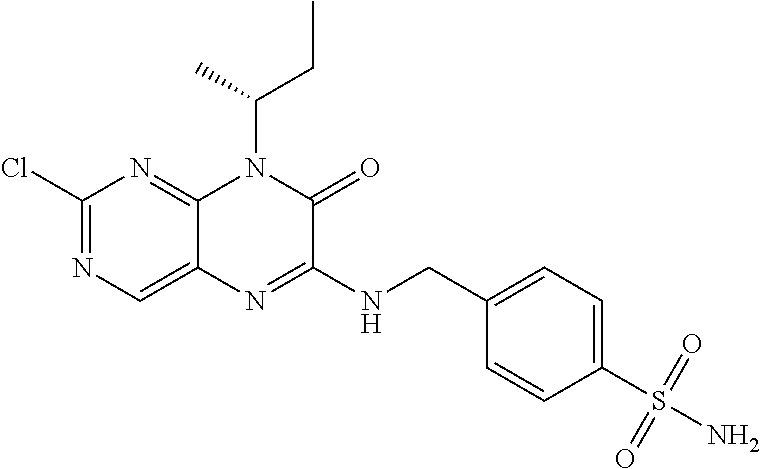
C1(Cl)=NC=C2C(=N1)N(C(C)CC)C(=O)C(NCC1=CC=C(S(N)(=O)=O)C=C1)=N2
